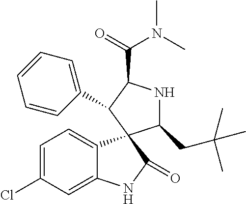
C1=C(Cl)C=C2C(=C1)C1(C(=O)N2)C(CC(C)(C)C)NC(C(=O)N(C)C)C1C1=CC=CC=C1
